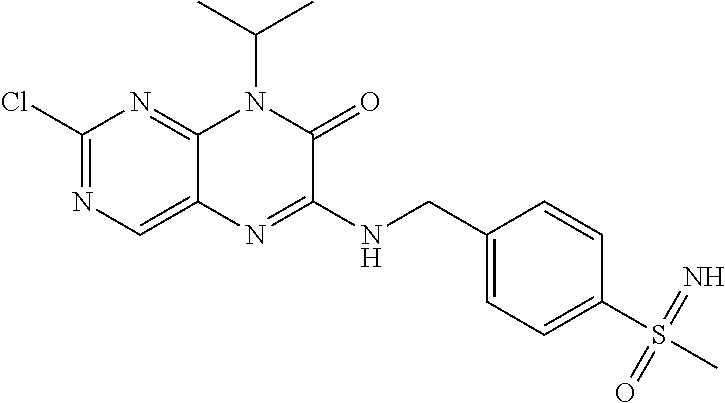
C1(Cl)=NC=C2C(=N1)N(C(C)C)C(=O)C(NCC1=CC=C(S(C)(=O)=N)C=C1)=N2
